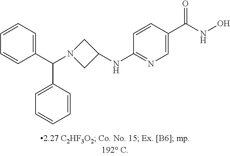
C1(C(NO)=O)=CN=C(NC2CN(C(C3=CC=CC=C3)C3=CC=CC=C3)C2)C=C1
